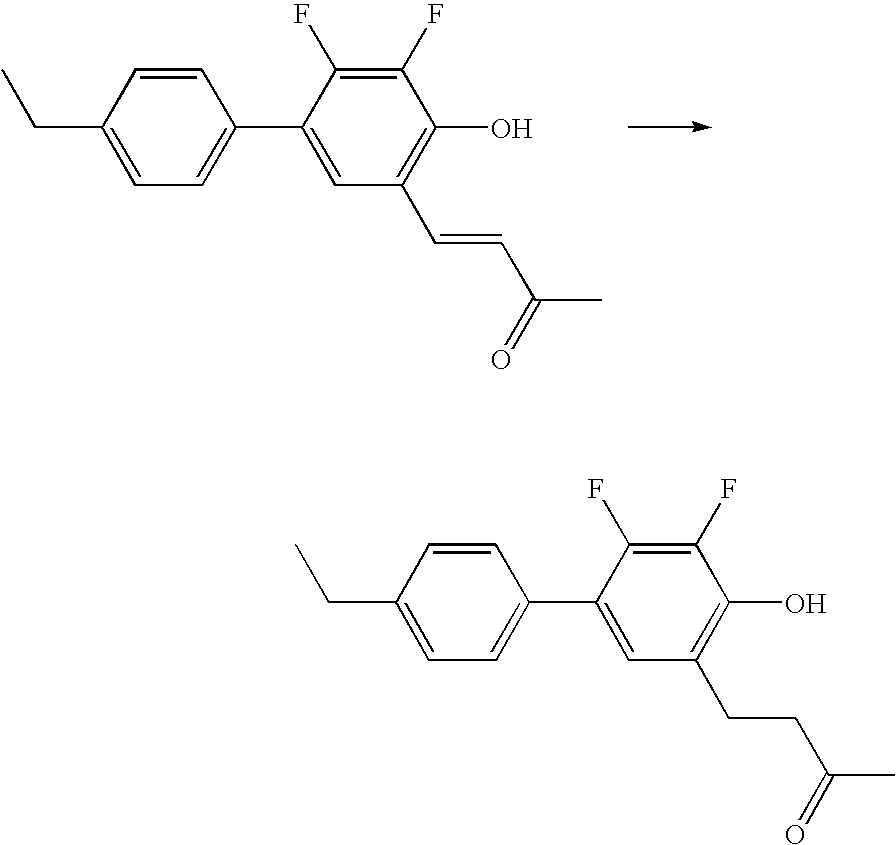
C1=C(CC)C=CC(C2=CC(C=CC(C)=O)=C(O)C(F)=C2F)=C1.C1=C(CC)C=CC(C2=CC(CCC(C)=O)=C(O)C(F)=C2F)=C1
